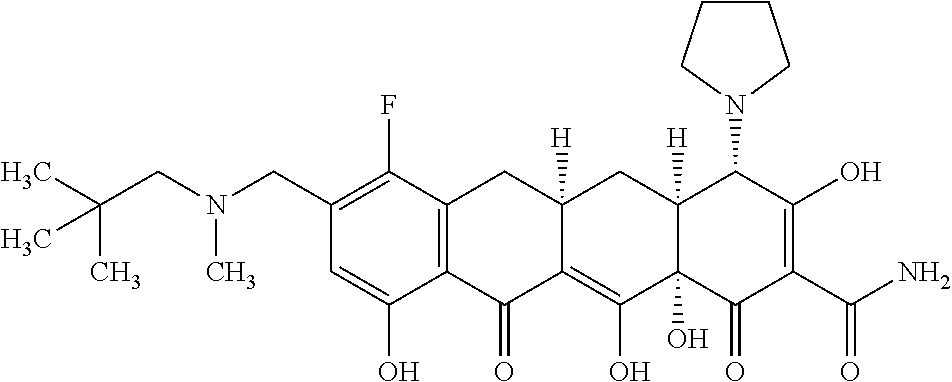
C1(CN(CC(C)(C)C)C)=C(F)C2=C(C(O)=C1)C(=O)C1=C(O)C3(O)C([H])(CC1([H])C2)C(N1CCCC1)C(O)=C(C(=O)N)C3=O
